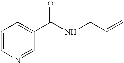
C1=CN=CC(C(NCC=C)=O)=C1
